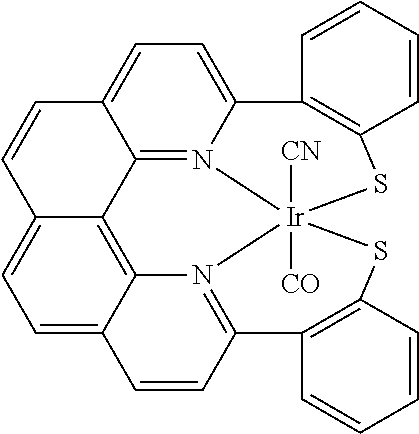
C1=C2C3=C4C(=C1)C=CC1=CC=C5N(=C41)[Ir]1([CN])([CO])(N3=C(C=C2)C2=C(S1)C=CC=C2)SC1=C5C=CC=C1
